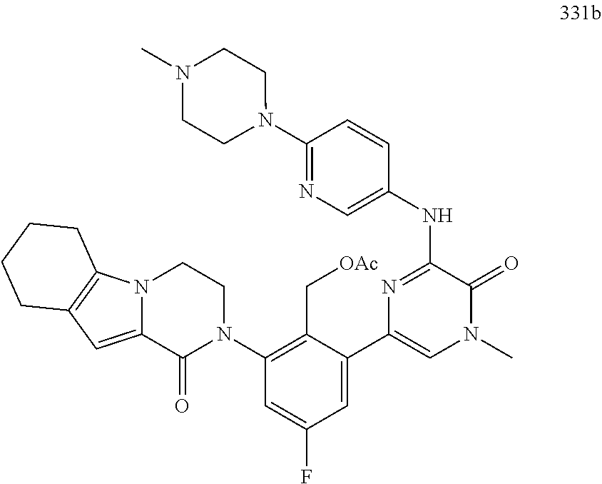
C1(N2CCN3C(=CC4=C3CCCC4)C2=O)=C(C[OAc])C(C2=CN(C)C(=O)C(NC3=CN=C(N4CCN(C)CC4)C=C3)=N2)=CC(F)=C1
